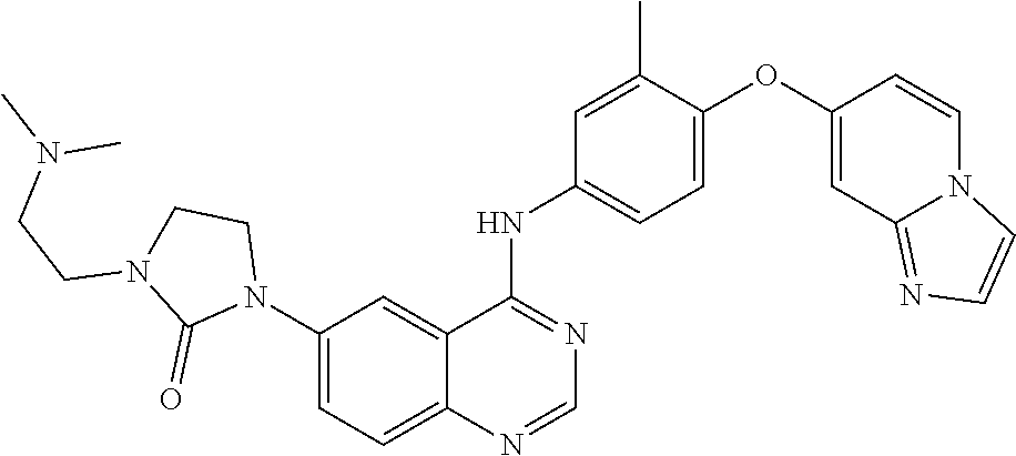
C1=NC2=CC=C(N3CCN(CCN(C)C)C3=O)C=C2C(NC2=CC=C(OC3=CC4=NC=CN4C=C3)C(C)=C2)=N1
